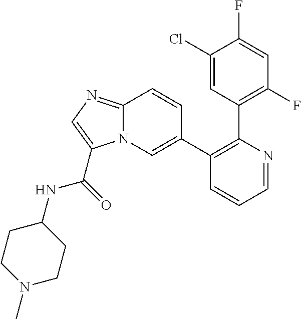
C1=NC(C2=C(F)C=C(F)C(Cl)=C2)=C(C2=CN3C(=NC=C3C(=O)NC3CCN(C)CC3)C=C2)C=C1
